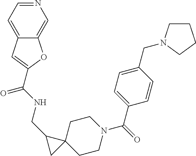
C(NCC1CC12CCN(C(C1=CC=C(CN3CCCC3)C=C1)=O)CC2)(=O)C1=CC2=CC=NC=C2O1
